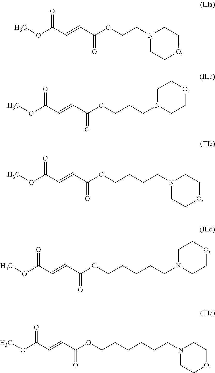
COC(C=CC(OCCN1CCOCC1)=O)=O.COC(C=CC(OCCCN1CCOCC1)=O)=O.COC(C=CC(OCCCCN1CCOCC1)=O)=O.COC(C=CC(OCCCCCN1CCOCC1)=O)=O.COC(C=CC(OCCCCCCN1CCOCC1)=O)=O
